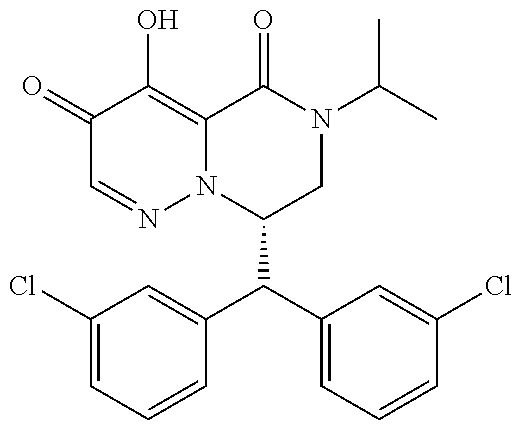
C1(C(C2=CC(Cl)=CC=C2)C2=CC=CC(Cl)=C2)CN(C(C)C)C(=O)C2=C(O)C(=O)C=NN12
